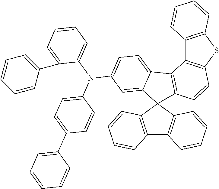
C12=C(C=CC=C1)C1(C3=C2C=CC=C3)C2=C(C3=C(SC4=C3C=CC=C4)C=C2)C2=CC=C(N(C3=CC=CC=C3C3=CC=CC=C3)C3=CC=C(C4=CC=CC=C4)C=C3)C=C21
